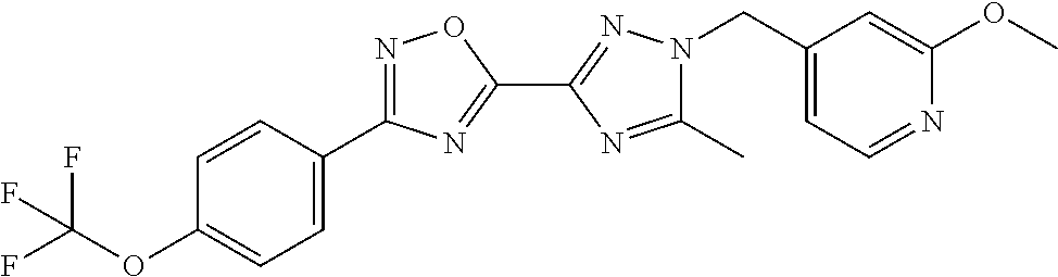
C1(C)=NC(C2=NC(C3=CC=C(OC(F)(F)F)C=C3)=NO2)=NN1CC1=CC=NC(OC)=C1
